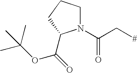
C1N(C(C[#])=O)C(C(OC(C)(C)C)=O)CC1
